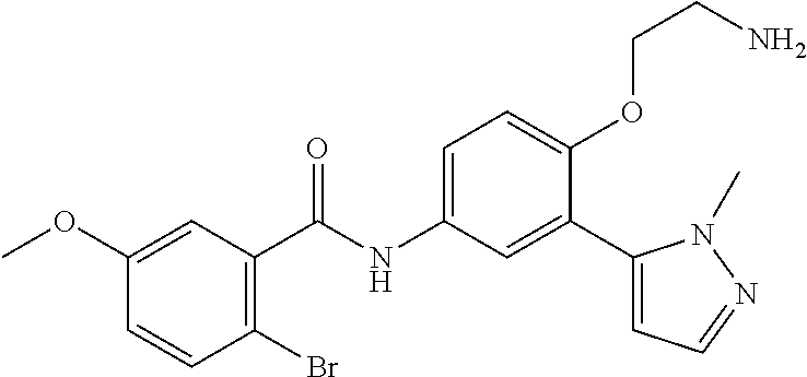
C1(OC)=CC(C(=O)NC2=CC=C(OCCN)C(C3=CC=NN3C)=C2)=C(Br)C=C1
